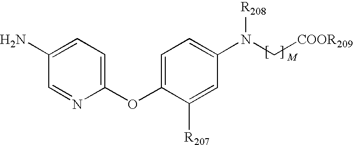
C1(OC2=CC=C(N(C[COOR209])[R208])C=C2[R207])=CC=C(N)C=N1
